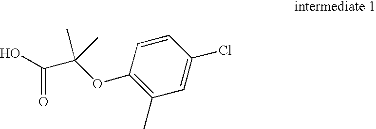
C1=CC(OC(C(O)=O)(C)C)=C(C)C=C1Cl
